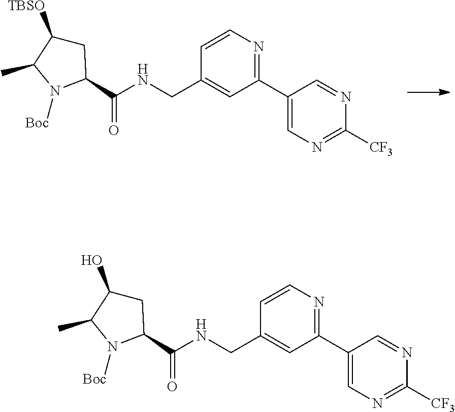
C1C([TBSO])C(C)N([Boc])C1C(NCC1=CC(C2=CN=C([CF3])N=C2)=NC=C1)=O.C1C(O)C(C)N([Boc])C1C(NCC1=CC(C2=CN=C([CF3])N=C2)=NC=C1)=O
